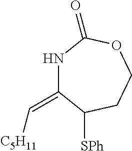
N1C(=C[C5H11])C([SPh])CCOC1=O
